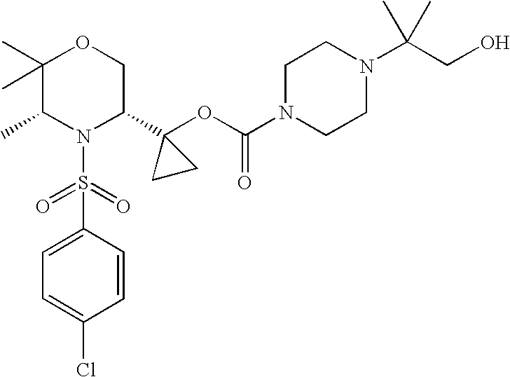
C1=C(S(=O)(=O)N2C(C3(OC(=O)N4CCN(C(CO)(C)C)CC4)CC3)COC(C)(C)C2C)C=CC(Cl)=C1
